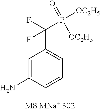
C1=C(N)C=CC=C1C(F)(F)P([OC2H5])(=O)[OC2H5]
